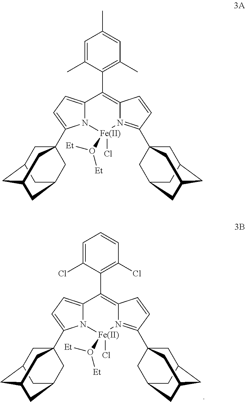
C1=C(Cl)C(C2=C3N(=C(C45CC6CC(CC(C4)C6)C5)C=C3)[Fe](Cl)(O([Et])[Et])N3C2=CC=C3C23CC4CC(CC(C2)C4)C3)=C(Cl)C=C1.C1=C(C)C(C2=C3N(=C(C45CC6CC(CC(C4)C6)C5)C=C3)[Fe](Cl)(O([Et])[Et])N3C2=CC=C3C23CC4CC(CC(C2)C4)C3)=C(C)C=C1C
